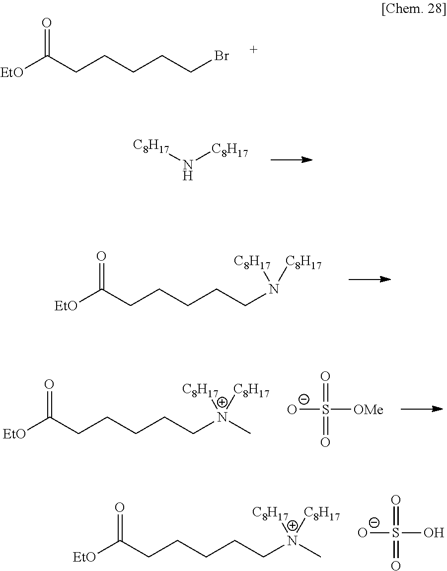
[EtO]C(CCCCCBr)=O.[C8H17]N[C8H17].[EtO]C(CCCCCN([C8H17])[C8H17])=O.[EtO]C(CCCCCN([C8H17])([C8H17])C)=O.O=S(=O)([OMe])[O-].[EtO]C(CCCCCN([C8H17])([C8H17])C)=O.O=S(=O)(O)[O-]
